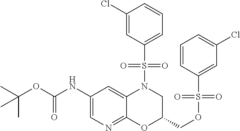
C1(NC(OC(C)(C)C)=O)=CN=C2C(=C1)N(S(C1=CC=CC(Cl)=C1)(=O)=O)CC(COS(C1=CC(Cl)=CC=C1)(=O)=O)O2
